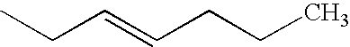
CCC=CCCC
